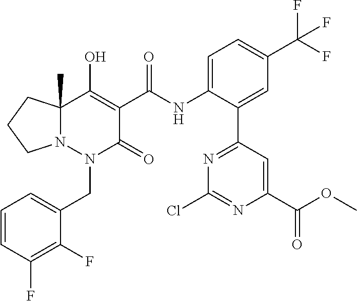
C1=CC(F)=C(F)C(CN2C(=O)C(C(=O)NC3=CC=C(C(F)(F)F)C=C3C3=NC(Cl)=NC(C(OC)=O)=C3)=C(O)C3(C)N2CCC3)=C1
